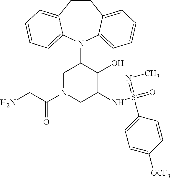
C12=CC=CC=C1N(C1CN(C(CN)=O)CC(NS(=O)(=NC)C3=CC=C([OCF3])C=C3)C1O)C1=CC=CC=C1CC2
